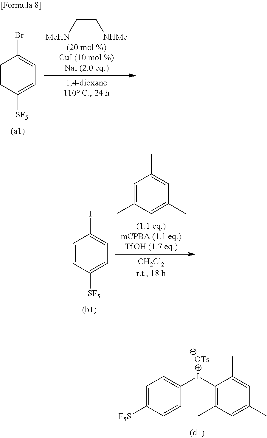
C1([I+]C2=CC=C([F5S])C=C2)=C(C)C=C(C)C=C1C.[OTs].C(C[NHMe])[MeHN].C1=CC([SF5])=CC=C1Br.C1=CC([SF5])=CC=C1I.C1=C(C)C=C(C)C=C1C
